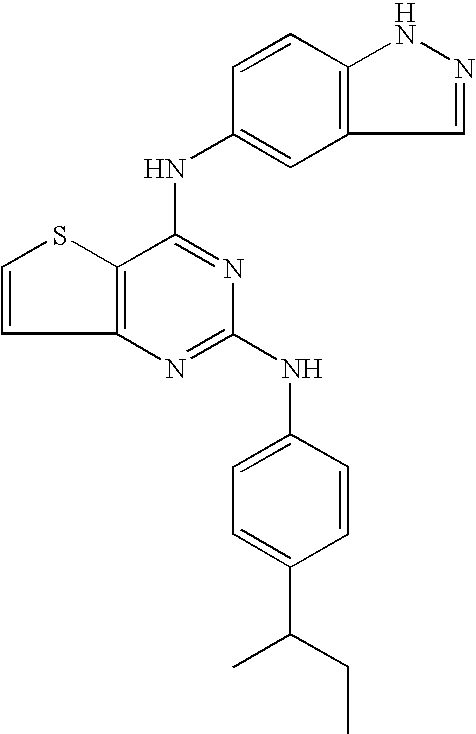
C12=C(C(NC3=CC4=C(C=C3)NN=C4)=NC(NC3=CC=C(C(C)CC)C=C3)=N1)SC=C2
